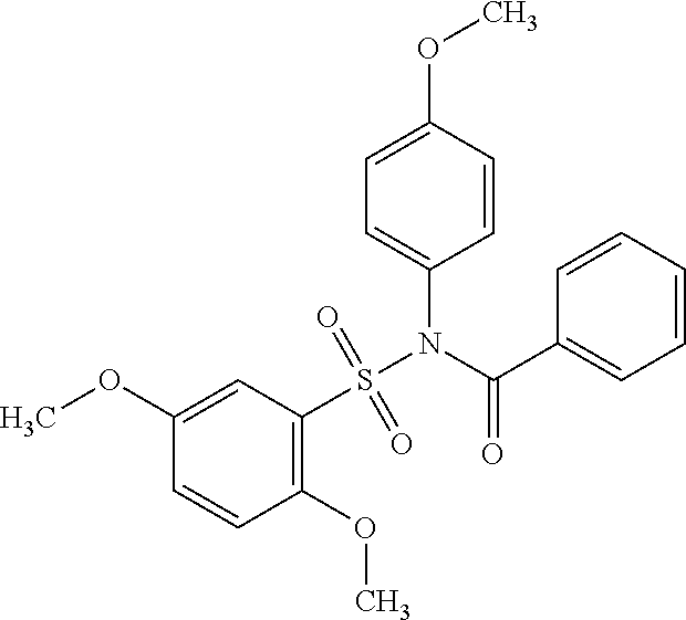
C1(OC)=CC(S(N(C(C2=CC=CC=C2)=O)C2=CC=C(OC)C=C2)(=O)=O)=C(OC)C=C1
